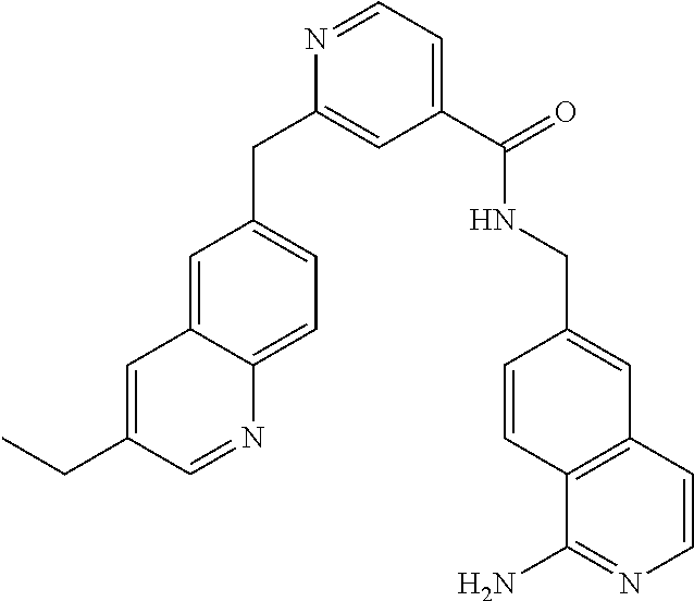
C1=C2C(=CC=C1CC1=CC(C(NCC3=CC4=C(C=C3)C(N)=NC=C4)=O)=CC=N1)N=CC(CC)=C2
